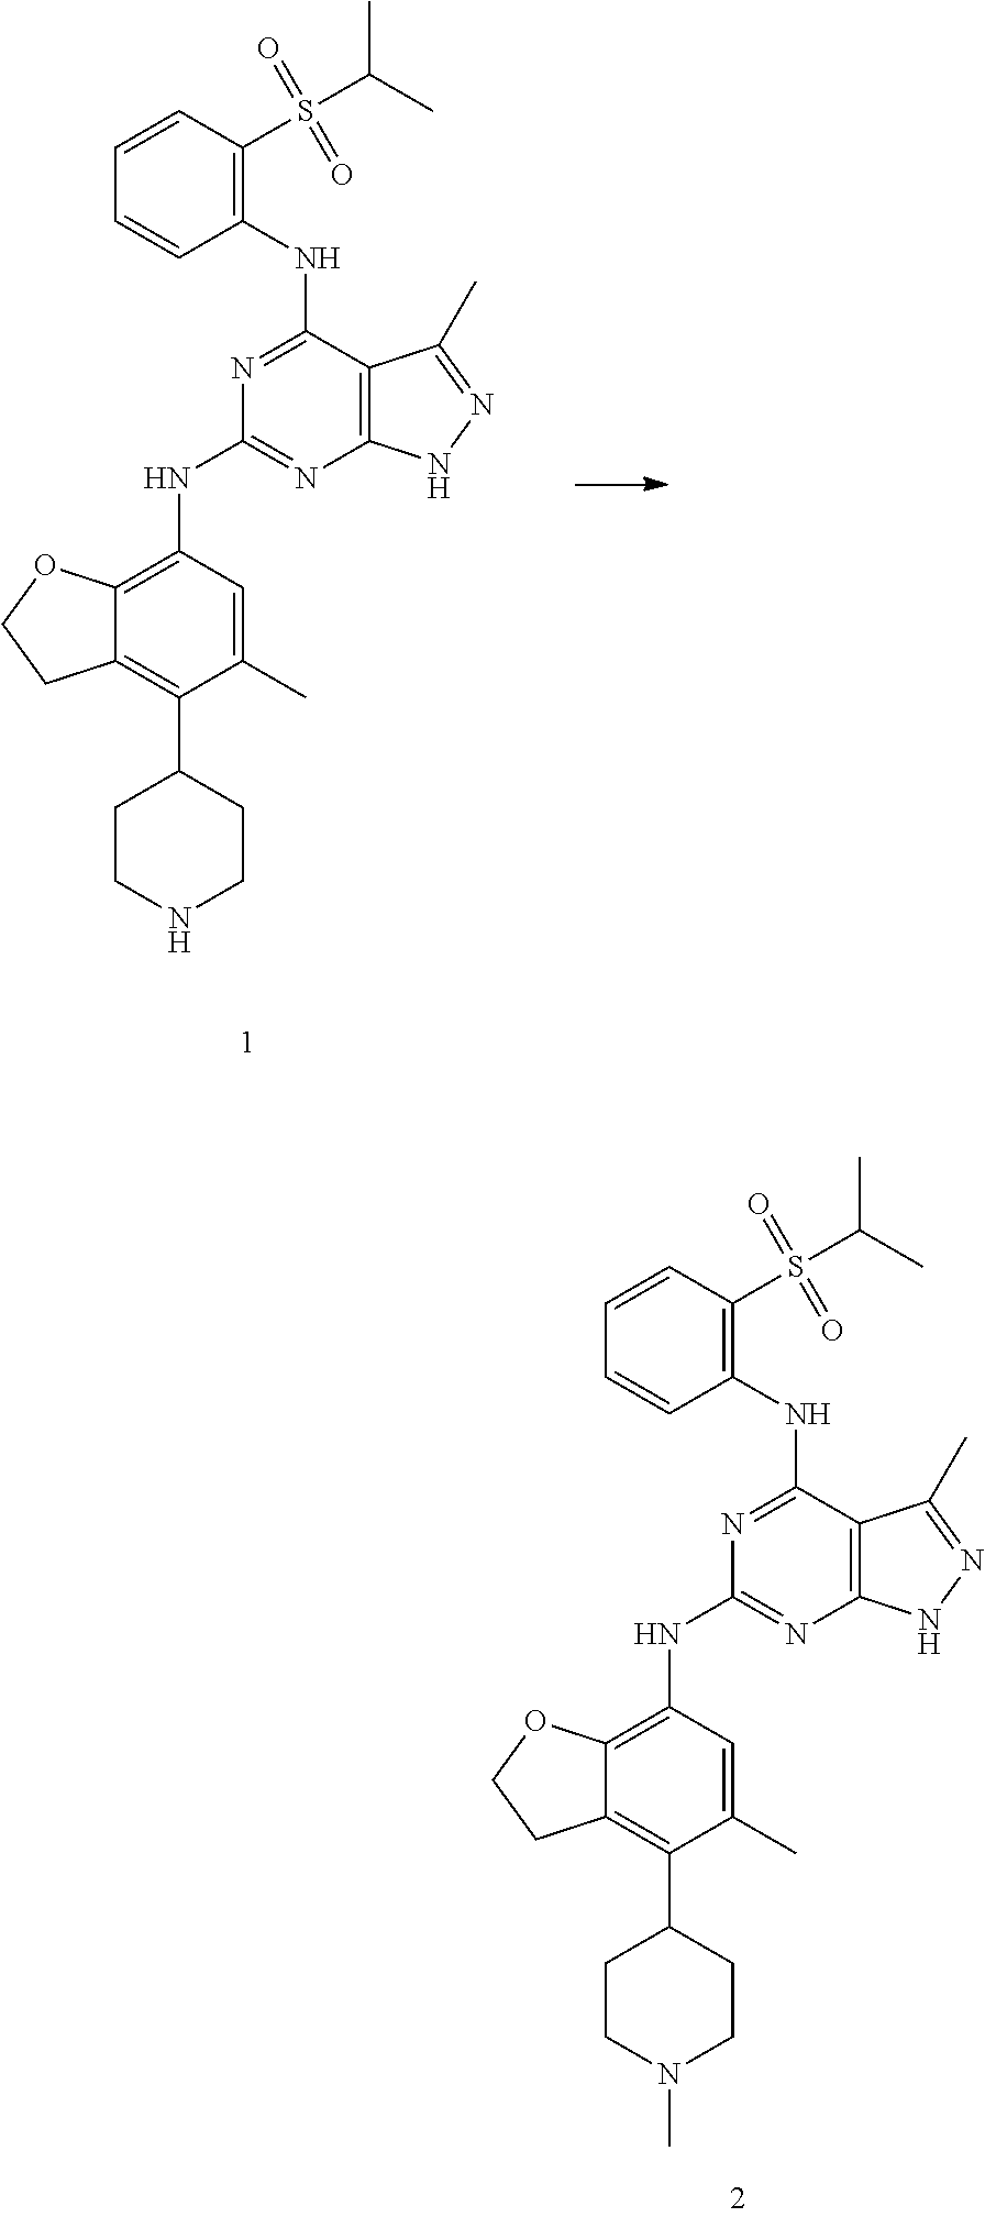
N1=C(NC2=C(S(C(C)C)(=O)=O)C=CC=C2)C2=C(N=C1NC1=C3C(=C(C4CCN(C)CC4)C(C)=C1)CCO3)NN=C2C.N1=C(NC2=C(S(C(C)C)(=O)=O)C=CC=C2)C2=C(N=C1NC1=C3C(=C(C4CCNCC4)C(C)=C1)CCO3)NN=C2C
